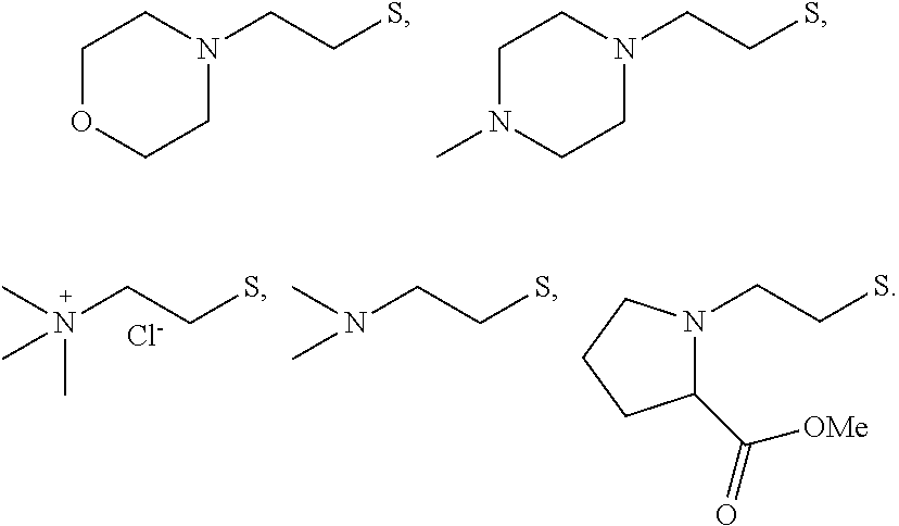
C1OCCN(CCS)C1.C1N(C)CCN(CCS)C1.CN(CCS)(C)C.[Cl-].CN(CCS)C.C(CS)N1C(C(=O)[OMe])CCC1
